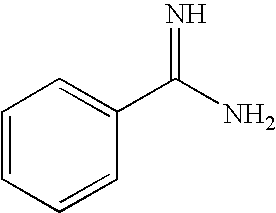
C1=CC=CC(C(N)=N)=C1
